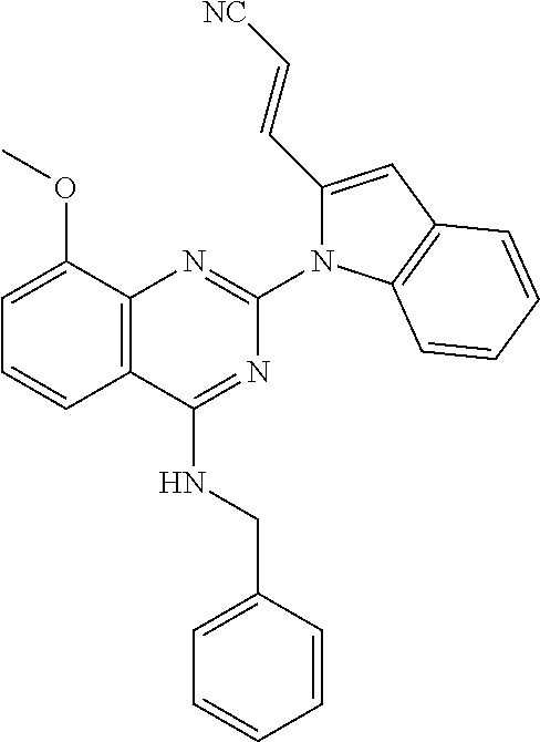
C12=C(C(NCC3=CC=CC=C3)=NC(N3C(C=C[NC])=CC4=C3C=CC=C4)=N1)C=CC=C2OC
